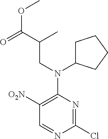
C1=NC(Cl)=NC(N(C2CCCC2)CC(C(OC)=O)C)=C1[O2N]
